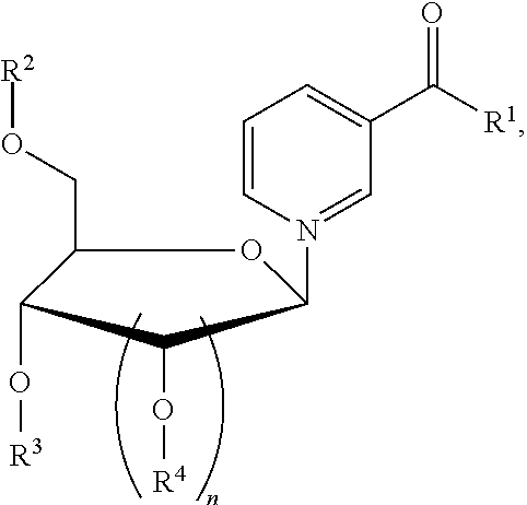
C1(CO[R2])C(O[R3])C(O[R4])C(N2=CC(C(=O)[R1])=CC=C2)O1
